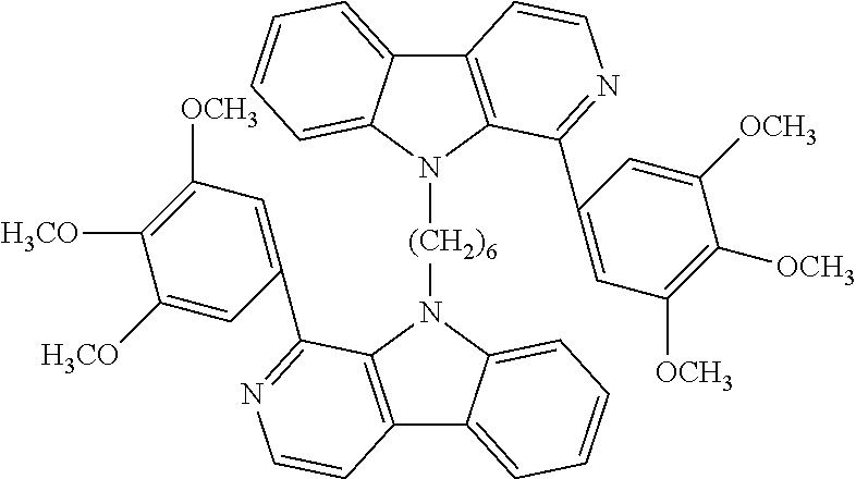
C12=C(N([(CH2)6]N3C4=C(C5=CC=CC=C35)C=CN=C4C3=CC([OCH3])=C([H3CO])C([H3CO])=C3)C3=CC=CC=C13)C(C1=CC([OCH3])=C([OCH3])C([OCH3])=C1)=NC=C2
